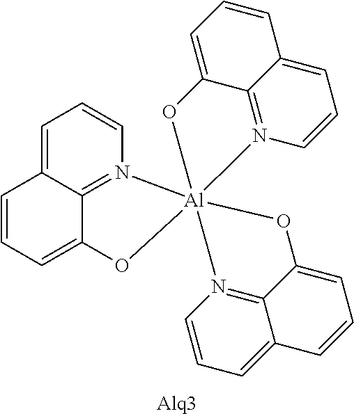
C1=C2C3=N(C=C1)[Al]14(N5=C6C(=CC=C5)C=CC=C6O1)(N1=C5C(=CC=C1)C=CC=C5O4)OC3=CC=C2
